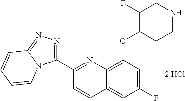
C1(C2=NC3=C(OC4CCNCC4F)C=C(F)C=C3C=C2)=NN=C2N1C=CC=C2
